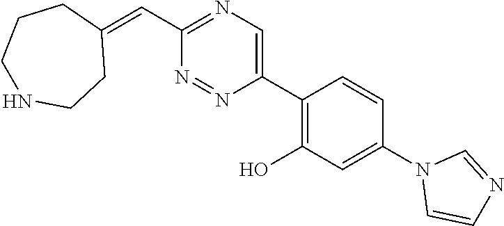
C(C1=NC=C(C2=C(O)C=C(N3C=CN=C3)C=C2)N=N1)=C1CCCNCC1
